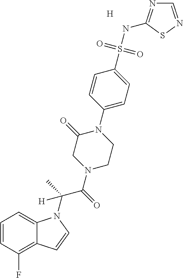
[H].C1=CC(F)=C2C(=C1)N(C(C)(C(N1CC(=O)N(C3=CC=C(S(NC4=NC=NS4)(=O)=O)C=C3)CC1)=O)[H])C=C2
